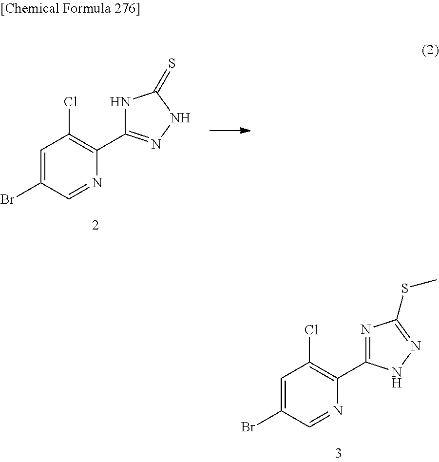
C1(Br)=CC(Cl)=C(C2=NC(SC)=NN2)N=C1.C1(Br)=CC(Cl)=C(C2=NNC(=S)N2)N=C1
